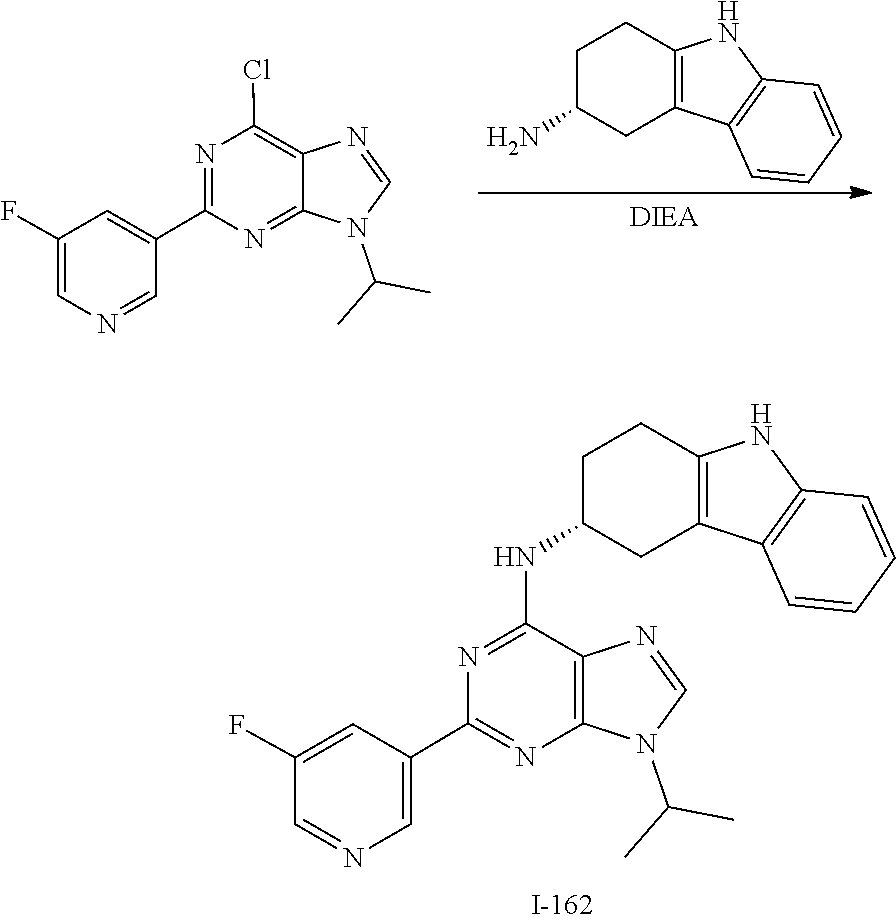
C1=NC2=C(N1C(C)C)N=C(C1=CN=CC(F)=C1)N=C2NC1CC2=C(CC1)NC1=C2C=CC=C1.C12=C(NC3=C1CC(N)CC3)C=CC=C2.N1(C(C)C)C=NC2=C(Cl)N=C(C3=CC(F)=CN=C3)N=C12
